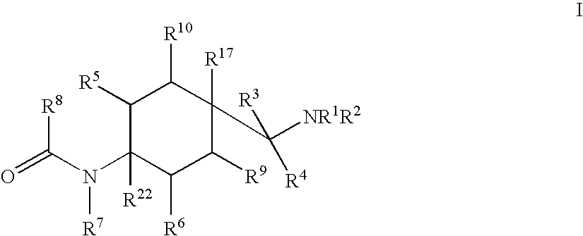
C1([R5])C([R22])(N(C(=O)[R8])[R7])C([R6])C([R9])C(C([NR1R2])([R4])[R3])([R17])C1[R10]
